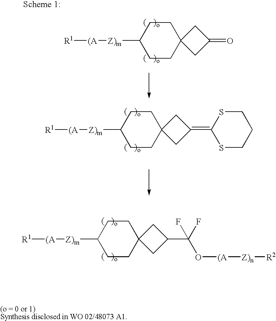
C1CC([Z)m][(A][R1])CCC12CC(C(O[(A][Z)n][R2])(F)F)C2.C1CC([Z)m][(A][R1])CCC12CC(=C1SCCCS1)C2.C1CC([Z)m][(A][R1])CCC12CC(=O)C2
